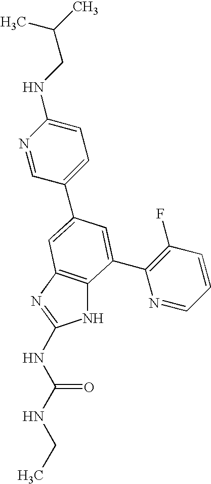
N1C2=C(N=C1NC(NCC)=O)C=C(C1=CC=C(NCC(C)C)N=C1)C=C2C1=C(F)C=CC=N1
